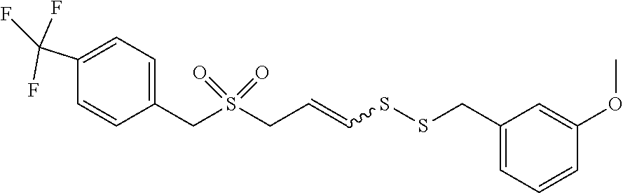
C(C=CSSCC1=CC=CC(OC)=C1)S(CC1=CC=C(C(F)(F)F)C=C1)(=O)=O
